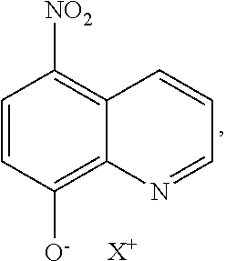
C1=CC([O-])=C2C(=C1[NO2])C=CC=N2.[X+]
